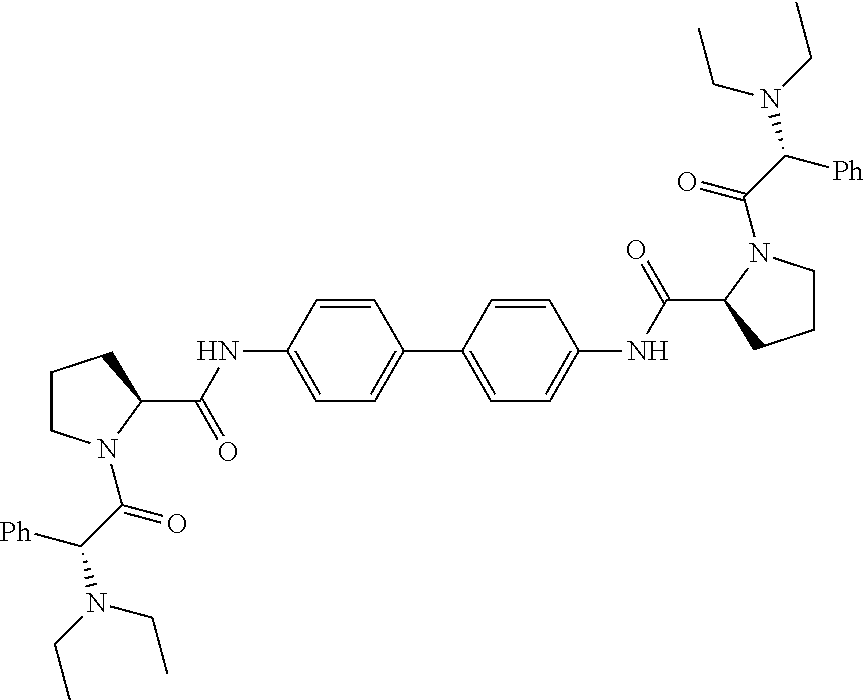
C1CN(C(C([Ph])N(CC)CC)=O)C(C(NC2=CC=C(C3=CC=C(NC(C4N(C(C([Ph])N(CC)CC)=O)CCC4)=O)C=C3)C=C2)=O)C1
